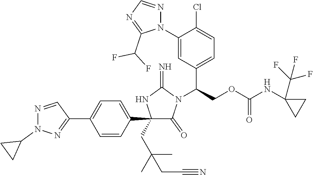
C1(C2=CC=C(C3=NN(C4CC4)N=C3)C=C2)(CC(C)(C)CC#N)C(=O)N(C(COC(NC2(C(F)(F)F)CC2)=O)C2=CC=C(Cl)C(N3N=CN=C3C(F)F)=C2)C(=N)N1
